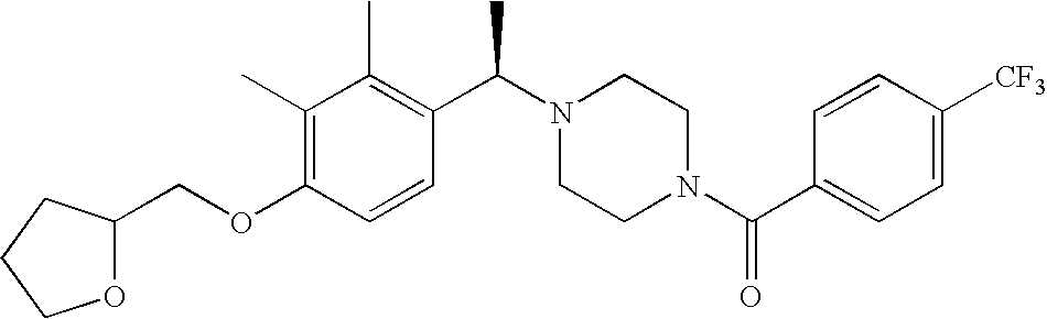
C(OC1=C(C)C(C)=C(C(N2CCN(C(C3=CC=C([CF3])C=C3)=O)CC2)C)C=C1)C1OCCC1
